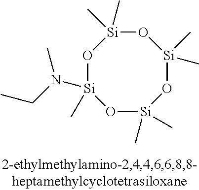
O1[Si](C)(N(CC)C)O[Si](C)(C)O[Si](C)(C)O[Si]1(C)C
